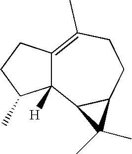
C12([H])C(=C(C)CCC3C1C3(C)C)CCC2C
